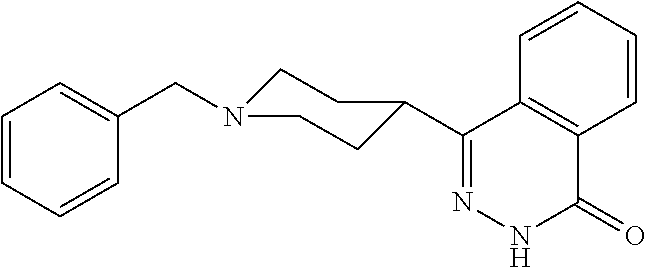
C1=CC=CC(CN2CCC(C3=NNC(=O)C4=C3C=CC=C4)CC2)=C1
